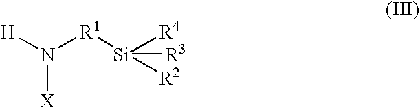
[H]N([R1][Si]([R4])([R3])[R2])[X]
